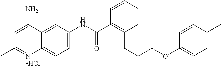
CC1=NC2=CC=C(NC(C3=C(CCCOC4=CC=C(C)C=C4)C=CC=C3)=O)C=C2C(N)=C1.Cl
